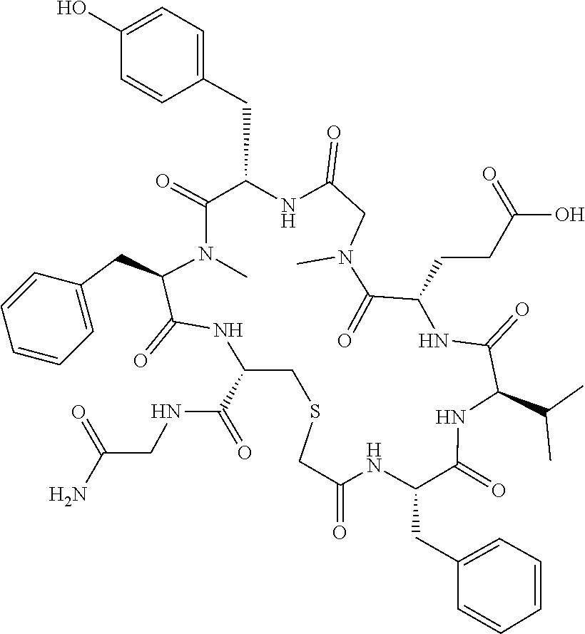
C1(CC2C(=O)N(C)C(CC3=CC=CC=C3)C(=O)NC(C(=O)NCC(=O)N)CSCC(=O)NC(CC3=CC=CC=C3)C(=O)NC(C(C)C)C(=O)NC(CCC(=O)O)C(=O)N(C)CC(=O)N2)=CC=C(O)C=C1
